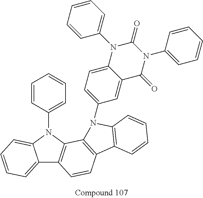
C1=CC(N2C3=CC=CC=C3C3=C2C2=C(C=C3)C3=C(N2C2=CC=C4C(=C2)C(=O)N(C2=CC=CC=C2)C(=O)N4C2=CC=CC=C2)C=CC=C3)=CC=C1
